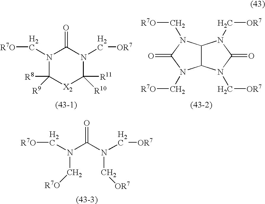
N(C[R7O])(C(N(C[OR7])C[OR7])=O)C[R7O].N1(C[R7O])C([R9])([R8])[X2]C([R10])([R11])N(C[OR7])C1=O.C12C(N(C[R7O])C(=O)N1C[R7O])N(C[OR7])C(=O)N2C[OR7]
